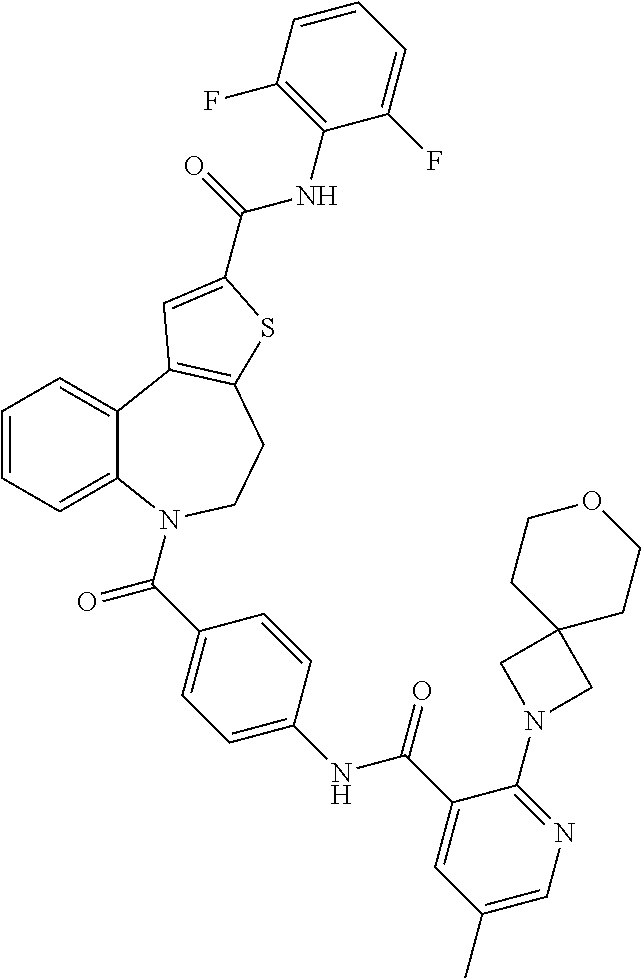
C1=CC=C2C(=C1)C1=C(CCN2C(=O)C2=CC=C(NC(=O)C3=CC(C)=CN=C3N3CC4(C3)CCOCC4)C=C2)SC(C(=O)NC2=C(F)C=CC=C2F)=C1
